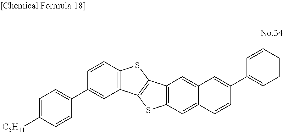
C12=C(SC3=C1SC1=C3C=C3C(=C1)C=CC(C1=CC=CC=C1)=C3)C=CC(C1=CC=C([C5H11])C=C1)=C2
